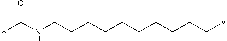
C(NCCCCCCCCCCC)(=O)C
